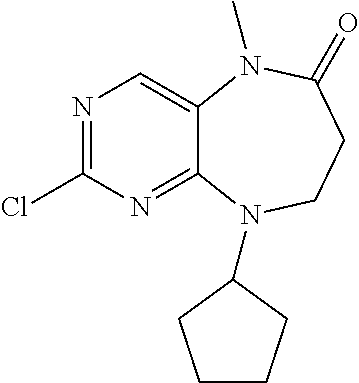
N1=C(Cl)N=C2C(=C1)N(C)C(=O)CCN2C1CCCC1
